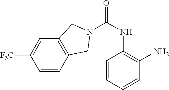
C1=CC=CC(N)=C1NC(=O)N1CC2=C(C=C([F3C])C=C2)C1
